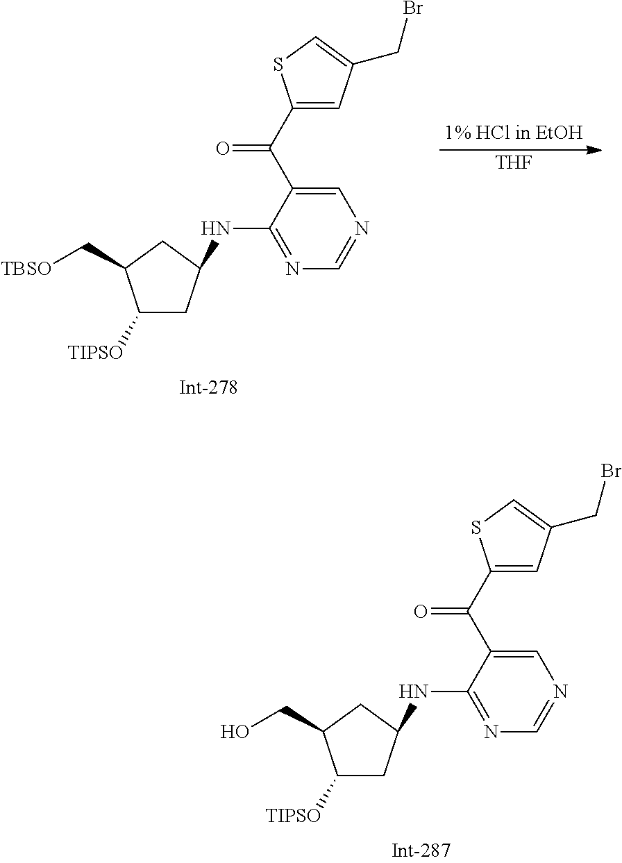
C1([TIPSO])CC(NC2=NC=NC=C2C(=O)C2=CC(CBr)=CS2)CC1C[TBSO].[THF].C1([TIPSO])CC(NC2=NC=NC=C2C(=O)C2=CC(CBr)=CS2)CC1CO
